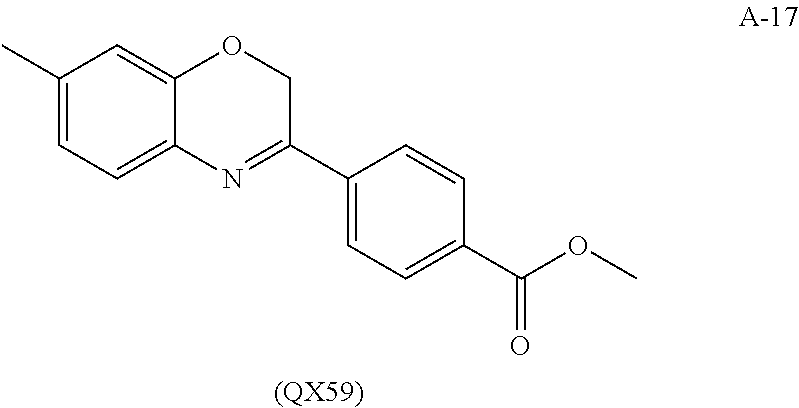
C1(C)=CC=C2C(=C1)OCC(C1=CC=C(C(OC)=O)C=C1)=N2.[(QX59)]
